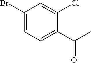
C1(Br)=CC=C(C(C)=O)C(Cl)=C1
